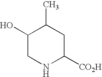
C1(O)CNC([CO2H])CC1C
